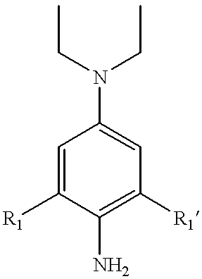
C1=C([R1])C(N)=C([R1])C=C1N(CC)CC
